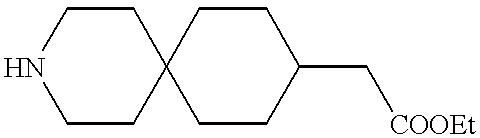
C1NCCC2(C1)CCC(C[COOEt])CC2
